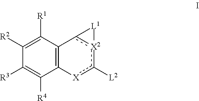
C12=C(C([R1])=C([R2])C([R3])=C1[R4])c1[X2](c([L2])[X]2)[L1]1
